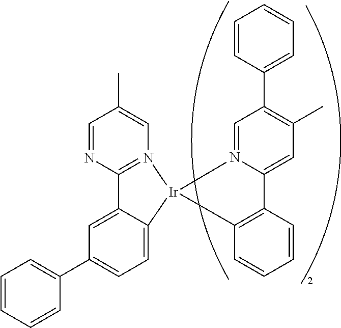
C1=CC=CC(C2=CC=C3C(=C2)C2=N(C=C(C)C=N2)[Ir]32N3=CC(C4=CC=CC=C4)=C(C)C=C3C3=C2C=CC=C3)=C1
